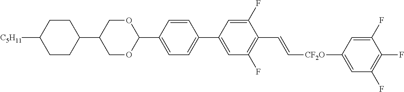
C1=CC(C2OCC(C3CCC([C5H11])CC3)CO2)=CC=C1C1=CC(F)=C(C=C[CF2O]C2=CC(F)=C(F)C(F)=C2)C(F)=C1
